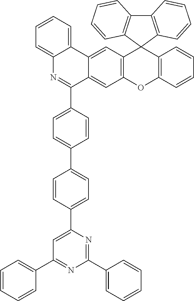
C12=C(C3(C4=C(O1)C=C1C(=C4)C4=CC=CC=C4N=C1C1=CC=C(C4=CC=C(C5=CC(C6=CC=CC=C6)=NC(C6=CC=CC=C6)=N5)C=C4)C=C1)C1=C(C4=C3C=CC=C4)C=CC=C1)C=CC=C2
